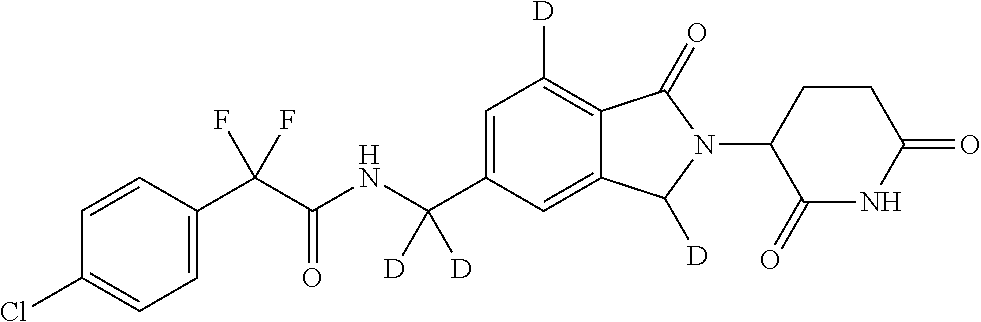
C1=CC(C(C(NC(C2=CC([D])=C3C(=C2)C([D])N(C2C(=O)NC(=O)CC2)C3=O)([D])[D])=O)(F)F)=CC=C1Cl
